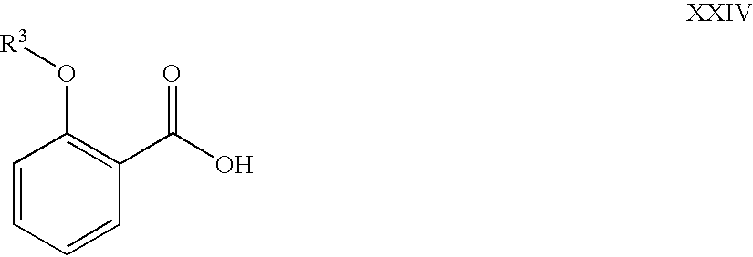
C1=CC=CC(C(O)=O)=C1O[R3]
